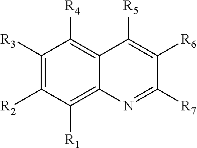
C1([R3])=C([R2])C([R1])=C2C(=C1[R4])C([R5])=C([R6])C([R7])=N2
